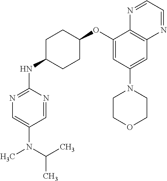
C1=NC(NC2CCC(OC3=CC(N4CCOCC4)=CC4=C3N=CC=N4)CC2)=NC=C1N(C(C)C)C
